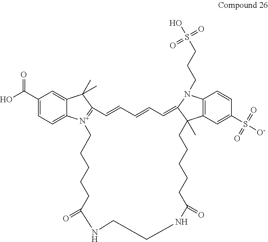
OC(C1=CC=C2C(=C1)C(C)(C)C1=[N+]2CCCCCC(=O)NCCNC(=O)CCCCCC2(C)C3=C(N(CCCS(O)(=O)=O)C2=CC=CC=C1)C=CC(S([O-])(=O)=O)=C3)=O
